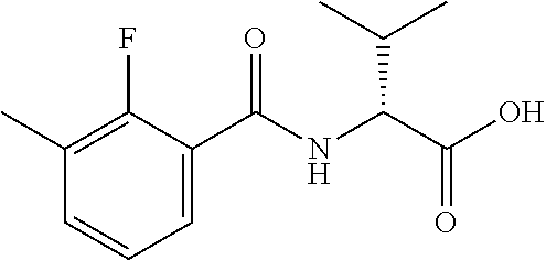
C1=C(C(NC(C(=O)O)C(C)C)=O)C(F)=C(C)C=C1
